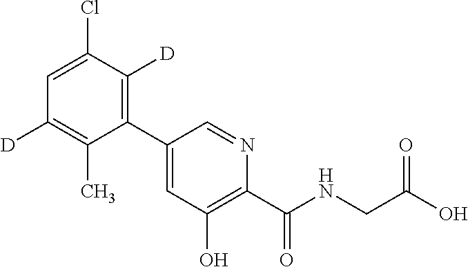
C1(C2=CC(O)=C(C(NCC(O)=O)=O)N=C2)=C([D])C(Cl)=CC([D])=C1C
